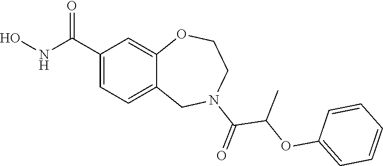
C1(C(NO)=O)=CC=C2C(=C1)OCCN(C(=O)C(OC1=CC=CC=C1)C)C2
